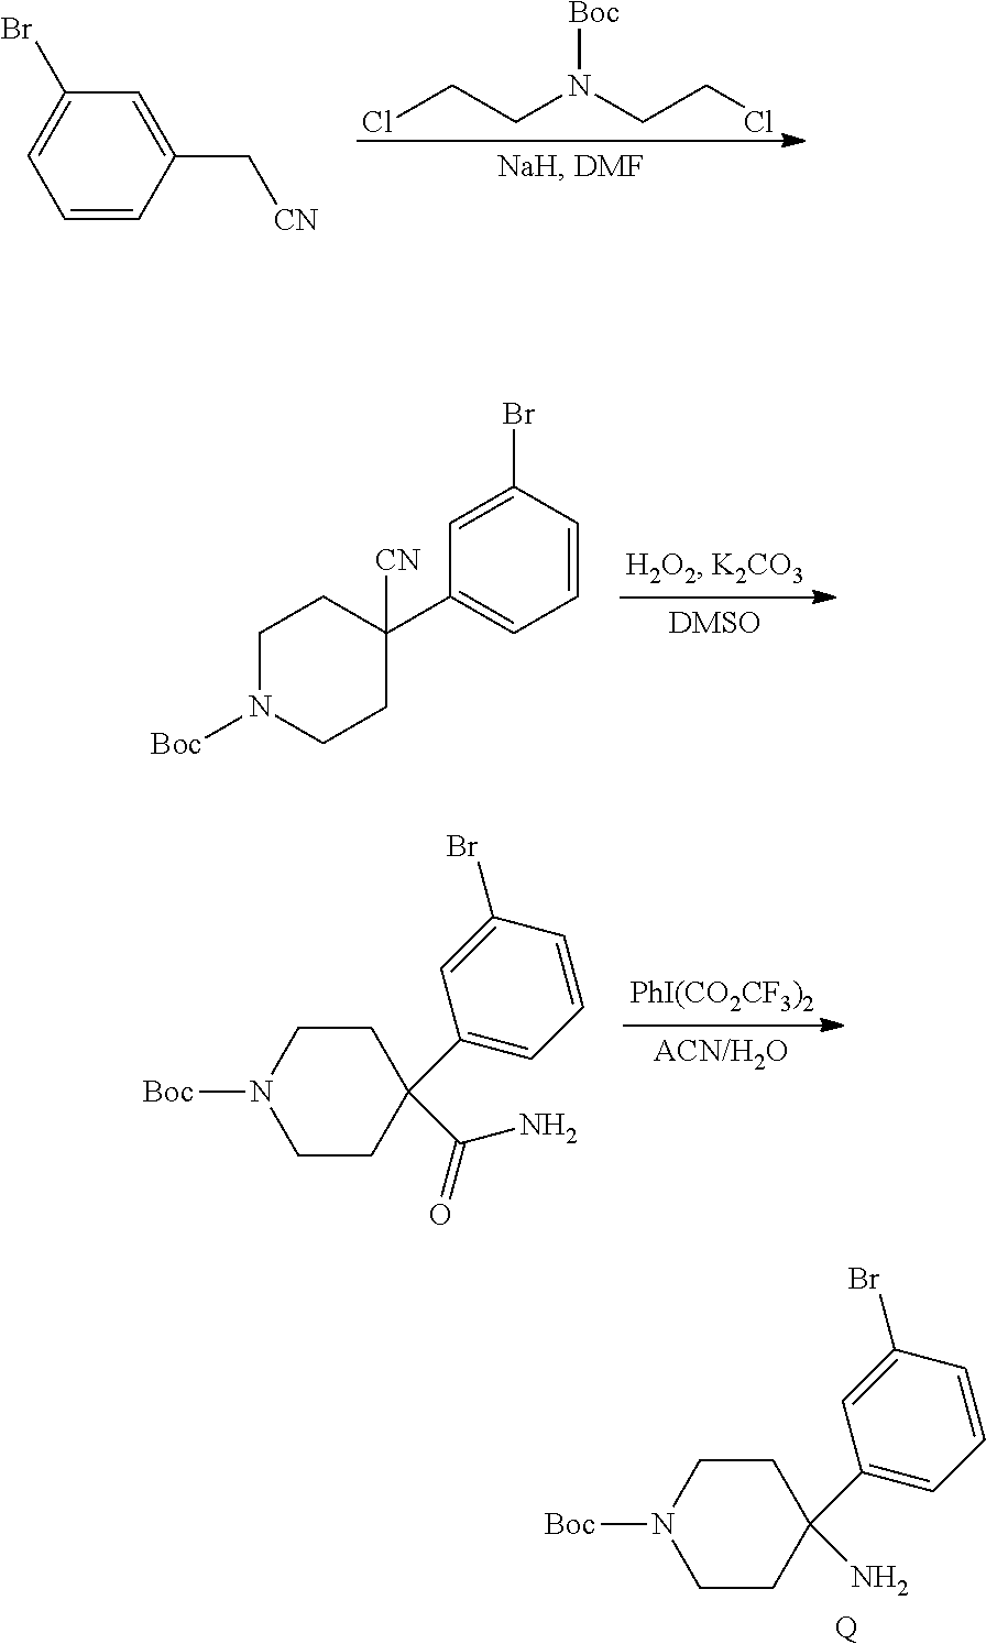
ClCCN(CCCl)[Boc].C1=C(C[CN])C=CC=C1Br.C1CN([Boc])CCC1(C1=CC=CC(Br)=C1)[CN].C1N([Boc])CCC(C2=CC=CC(Br)=C2)(N)C1.[Q].C1N([Boc])CCC(C2=CC=CC(Br)=C2)(C(N)=O)C1.[PhI(CO2CF3)2]
